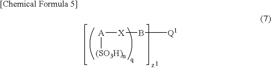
[A]([X]B[Q1])[(SO3H)n]
